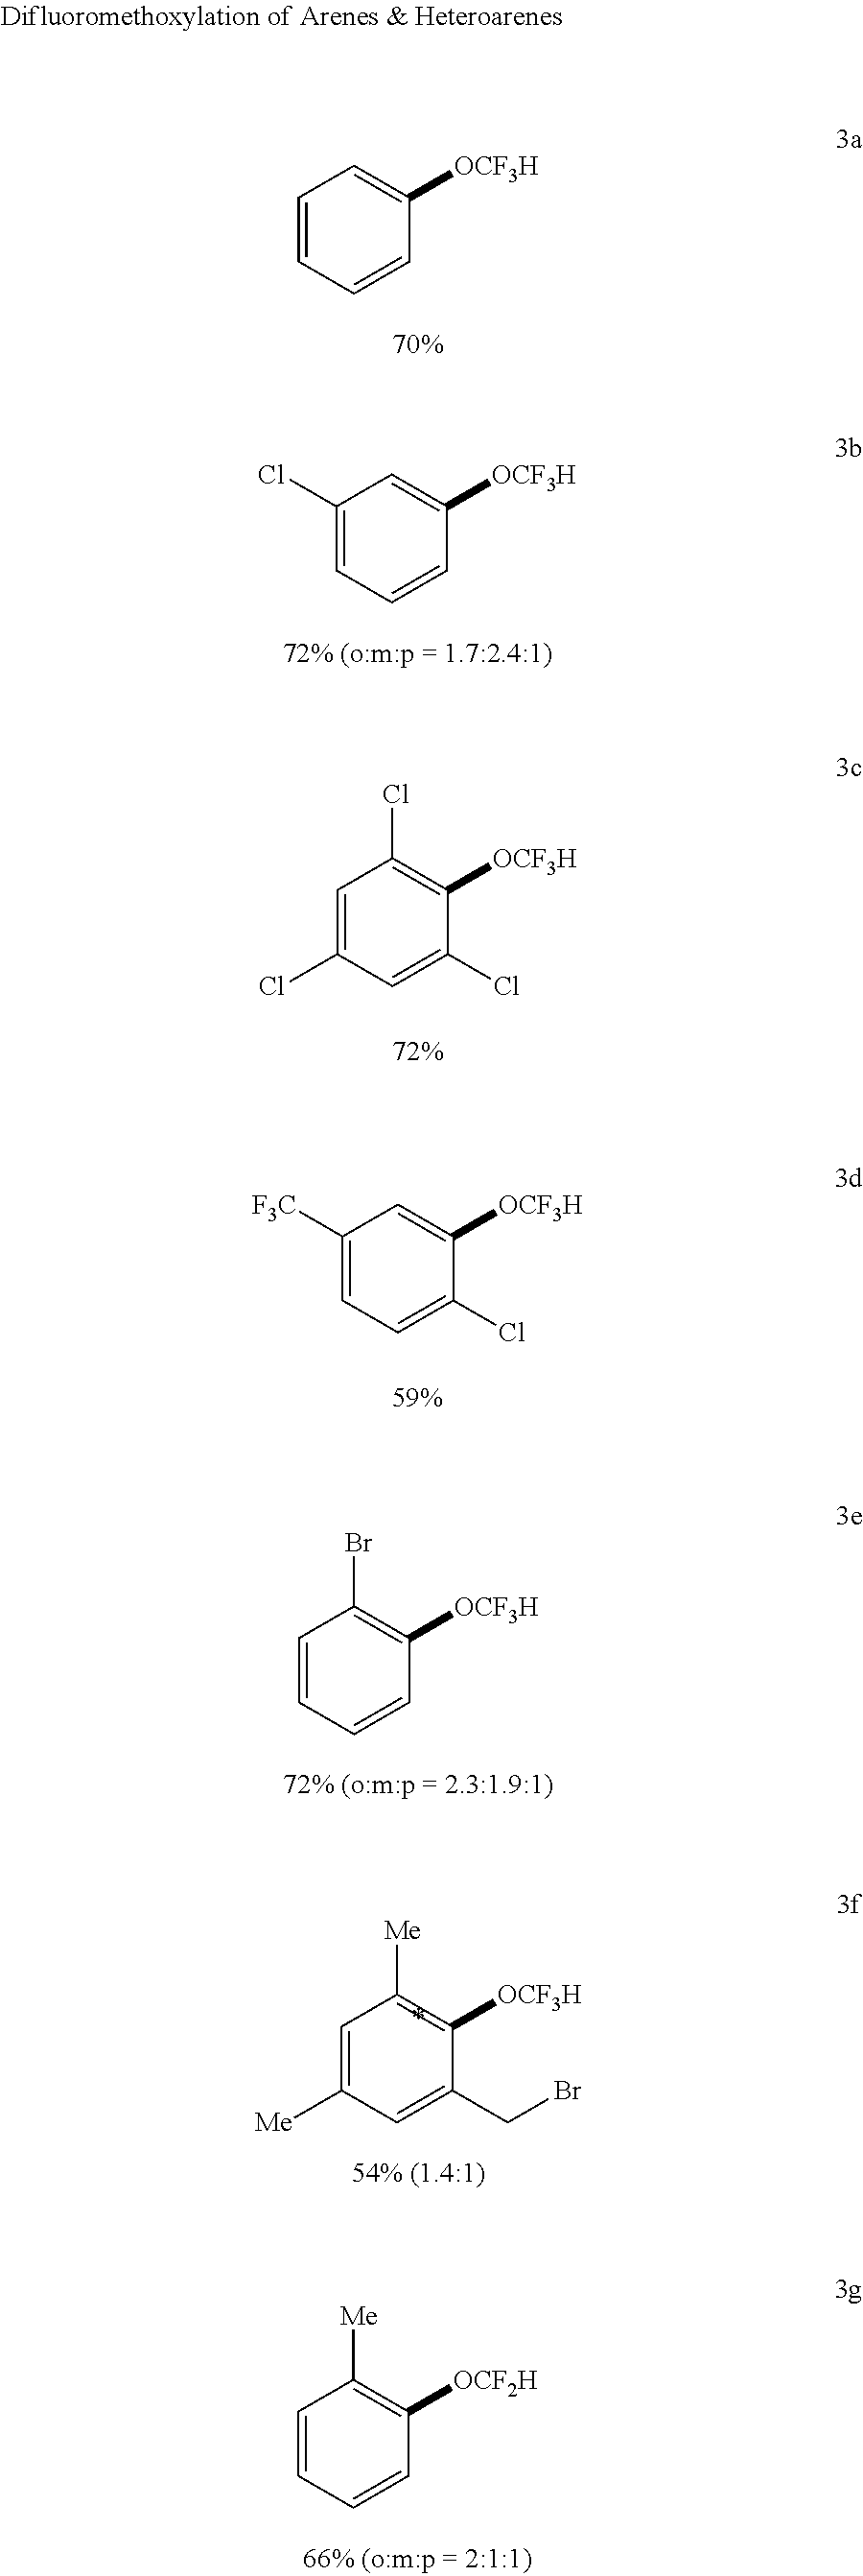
C1=CC=CC([OCF3H])=C1.C1(Cl)=CC=CC([OCF3H])=C1.C1=C(Cl)C=C(Cl)C([OCF3H])=C1Cl.C1([F3C])=CC=C(Cl)C([OCF3H])=C1.C1=CC=CC([OCF3H])=C1Br.C1=C([Me])C=C(CBr)C([OCF3H])=C1[Me].C1=CC=CC([OCF2H])=C1[Me]
